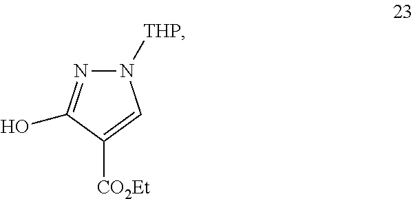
C1(O)=NN([THP])C=C1[CO2Et]
